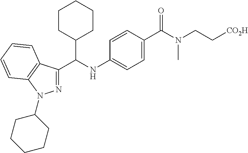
C12=C(C(C(NC3=CC=C(C(N(CC[CO2H])C)=O)C=C3)C3CCCCC3)=NN1C1CCCCC1)C=CC=C2
